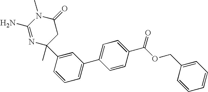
N1=C(N)N(C)C(=O)CC1(C)C1=CC(C2=CC=C(C(OCC3=CC=CC=C3)=O)C=C2)=CC=C1
